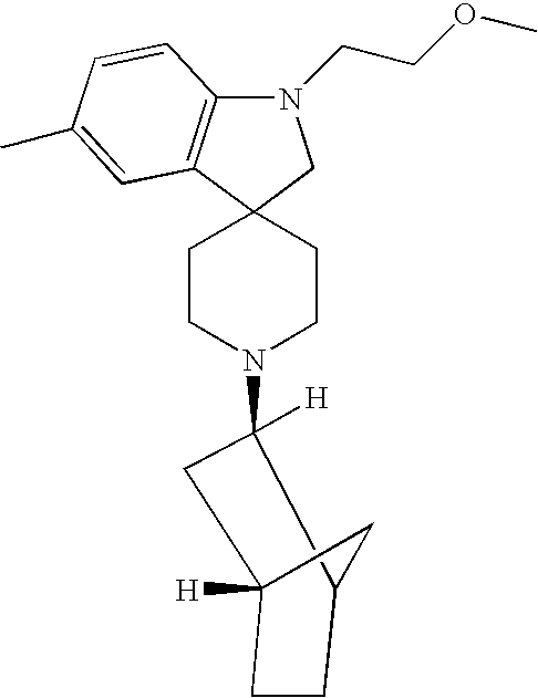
N1(CCOC)C2=C(C3(C1)CCN(C1([H])CC4([H])CCC1C4)CC3)C=C(C)C=C2
